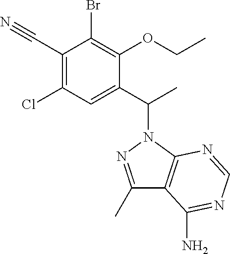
BrC1=C(OCC)C(C(C)N2C3=C(C(C)=N2)C(N)=NC=N3)=CC(Cl)=C1C#N
